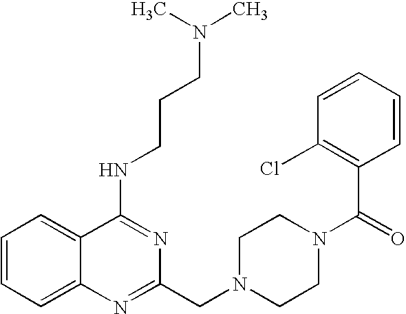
C1=CC=C2C(=C1)C(NCCCN(C)C)=NC(CN1CCN(C(=O)C3=C(Cl)C=CC=C3)CC1)=N2
